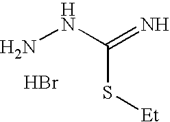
NNC(=N)S[Et].Br
